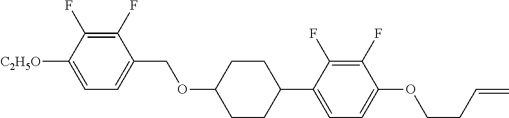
C1(F)=C(F)C([C2H5O])=CC=C1COC1CCC(C2=CC=C(OCCC=C)C(F)=C2F)CC1
